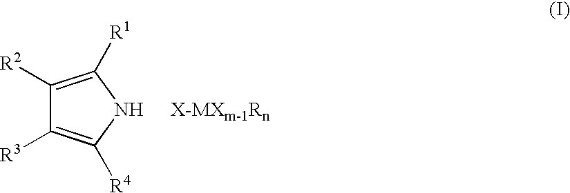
C1([R2])=C([R1])NC([R4])=C1[R3]
